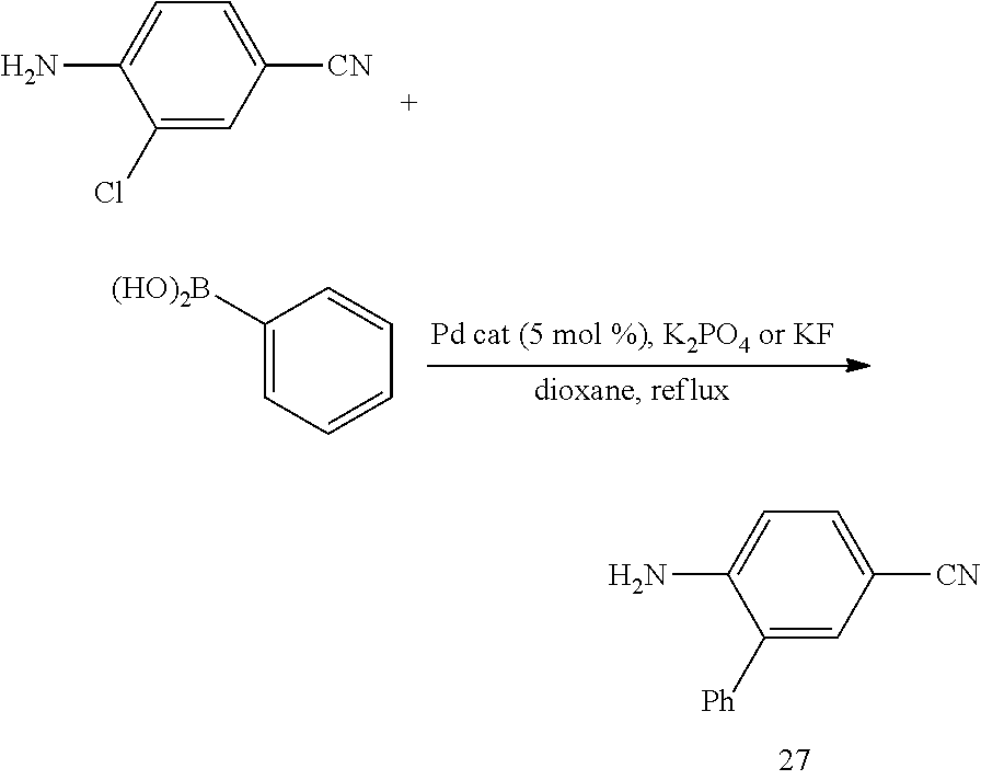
C1([(HO)2B])=CC=CC=C1.C1=C(N)C([Ph])=CC([CN])=C1.C1=C(N)C(Cl)=CC([CN])=C1
